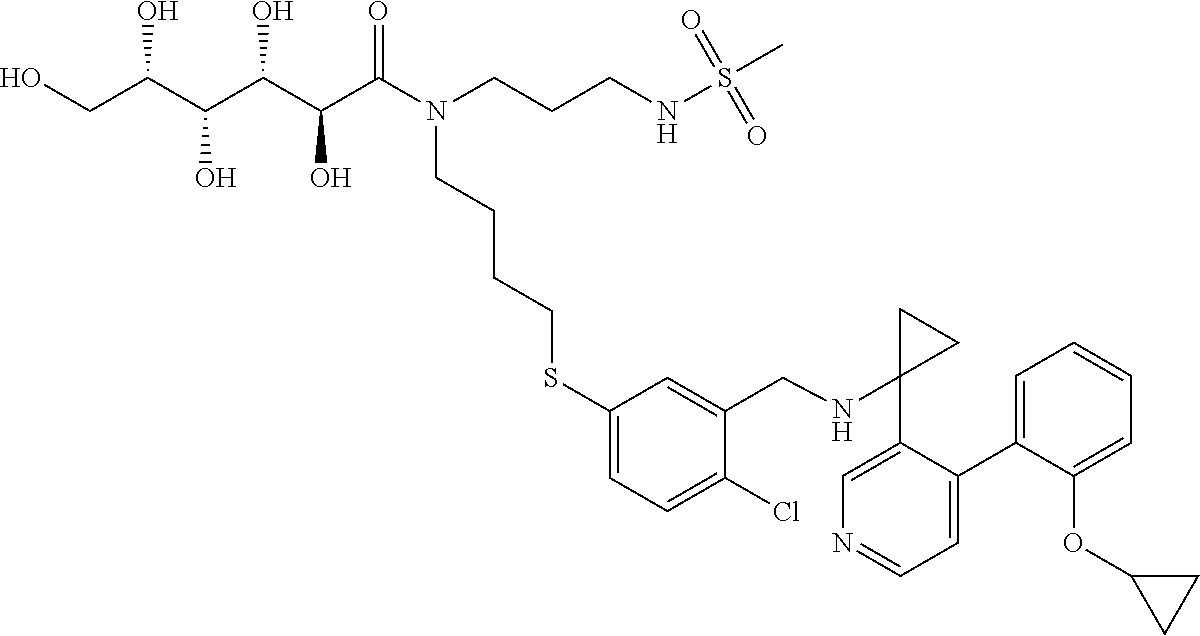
OCC(C(C(C(C(N(CCCNS(C)(=O)=O)CCCCSC1=CC=C(Cl)C(CNC2(C3=CN=CC=C3C3=CC=CC=C3OC3CC3)CC2)=C1)=O)O)O)O)O
